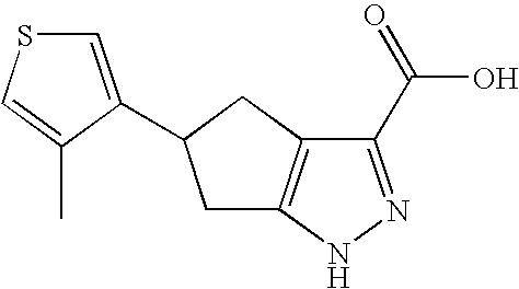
C1C2=C(CC1C1=CSC=C1C)C(C(=O)O)=NN2
